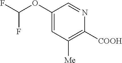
C1(OC(F)F)=CC([Me])=C([COOH])N=C1
